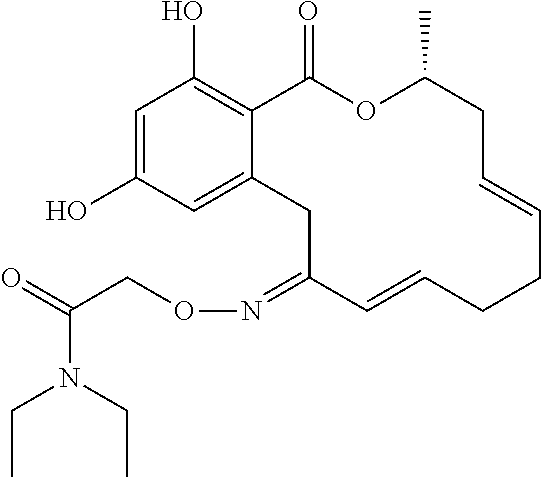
C1=C(O)C=C2C(=C1O)C(=O)OC(C)CC=CCCC=CC(=NOCC(=O)N(CC)CC)C2
